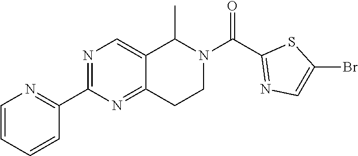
C1=CC=CC(C2=NC=C3C(=N2)CCN(C(=O)C2=NC=C(Br)S2)C3C)=N1
